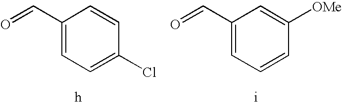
C1=C(C=O)C=CC(Cl)=C1.C1=C(C=O)C=C([OMe])C=C1
